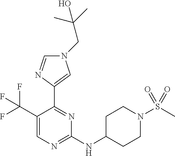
C1(C(F)(F)F)=CN=C(NC2CCN(S(=O)(C)=O)CC2)N=C1C1=CN(CC(C)(C)O)C=N1
